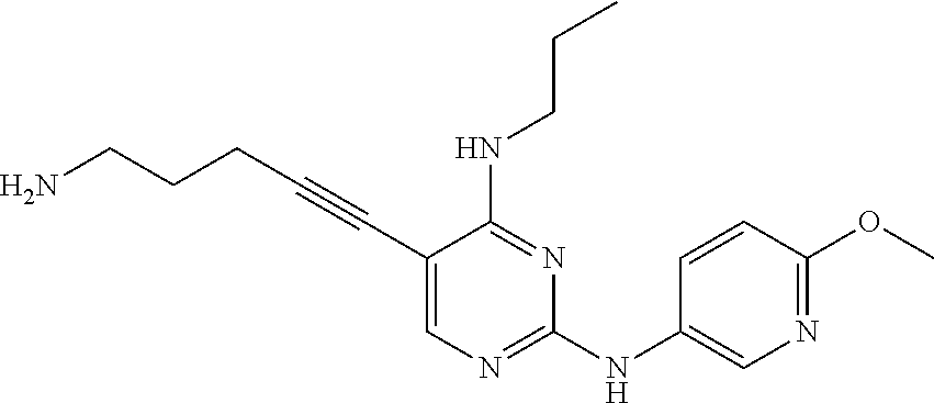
NCCCC#CC1=CN=C(NC2=CN=C(OC)C=C2)N=C1NCCC
